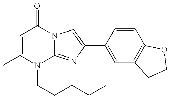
C1=C(C)N(CCCCC)C2=NC(C3=CC4=C(C=C3)OCC4)=CN2C1=O
